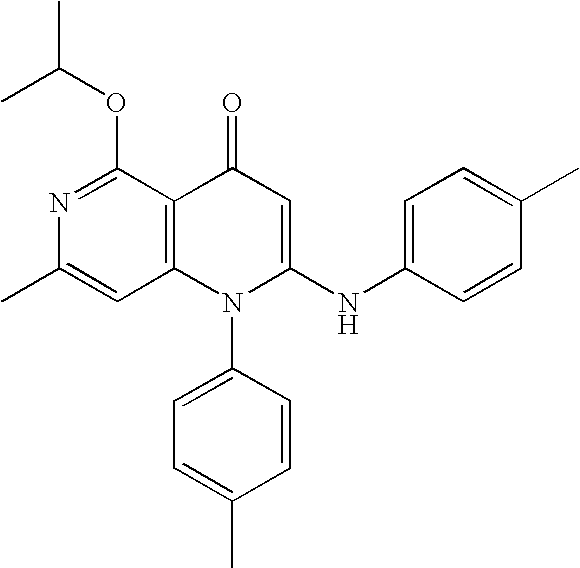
C1=C(C)N=C(OC(C)C)C2=C1N(C1=CC=C(C)C=C1)C(NC1=CC=C(C)C=C1)=CC2=O
